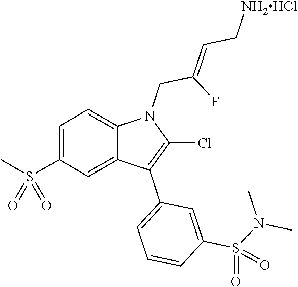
C1=C(S(C)(=O)=O)C=C2C(=C1)N(CC(F)=CC[NH2HCl])C(Cl)=C2C1=CC=CC(S(N(C)C)(=O)=O)=C1
